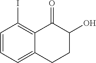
C1=CC=C2C(=C1I)C(=O)C(O)CC2
